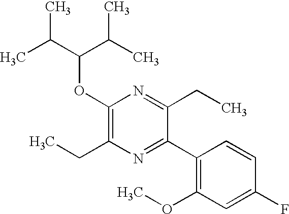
C1(OC(C(C)C)C(C)C)=C(CC)N=C(C2=C(OC)C=C(F)C=C2)C(CC)=N1
